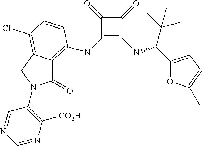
C1(NC2=C3C(=O)N(C4=C([CO2H])N=CN=C4)CC3=C(Cl)C=C2)=C(NC(C(C)(C)C)C2=CC=C(C)O2)C(=O)C1=O
